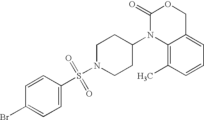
C1(=O)N(C2CCN(S(=O)(=O)C3=CC=C(Br)C=C3)CC2)C2=C(C)C=CC=C2CO1
